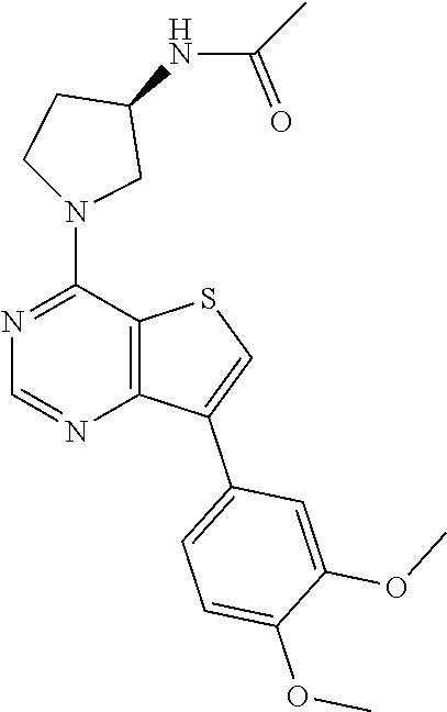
C(NC1CCN(C2=NC=NC3=C2SC=C3C2=CC=C(OC)C(OC)=C2)C1)(C)=O
